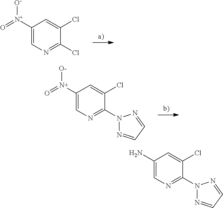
C1([N+](=O)[O-])=CN=C(Cl)C(Cl)=C1.C1([N+](=O)[O-])=CN=C(N2N=CC=N2)C(Cl)=C1.C1(N)=CN=C(N2N=CC=N2)C(Cl)=C1
